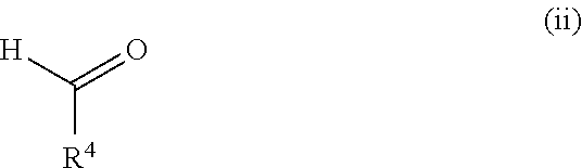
[R4]C([H])=O
